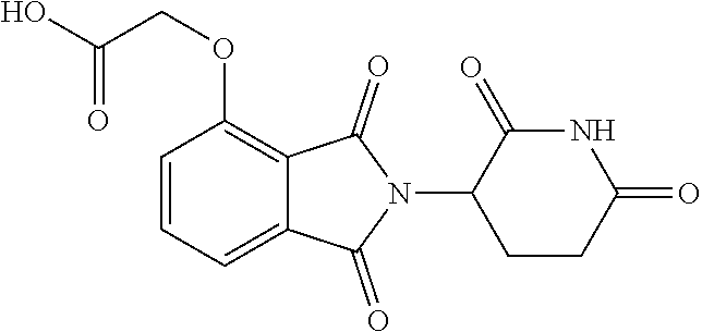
C1(OCC(=O)O)=C2C(=CC=C1)C(=O)N(C1CCC(=O)NC1=O)C2=O
